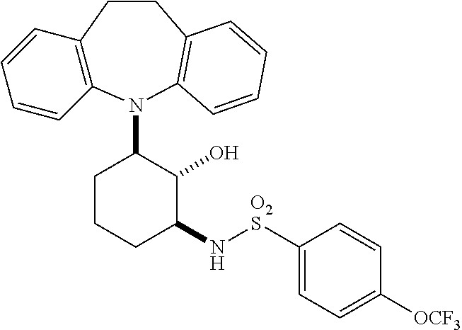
C12=C(N(C3CCCC(N[O2S]C4=CC=C([OCF3])C=C4)C3O)C3=C(CC1)C=CC=C3)C=CC=C2
